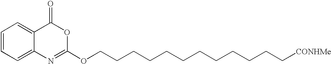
C1=CC=C2C(=C1)C(=O)OC(OCCCCCCCCCCCC[CONHMe])=N2
